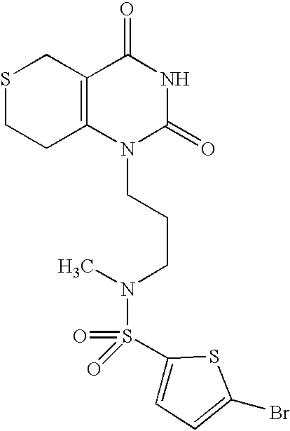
S1CCC2=C(C1)C(=O)NC(=O)N2CCCN(C)S(=O)(=O)C1=CC=C(Br)S1
